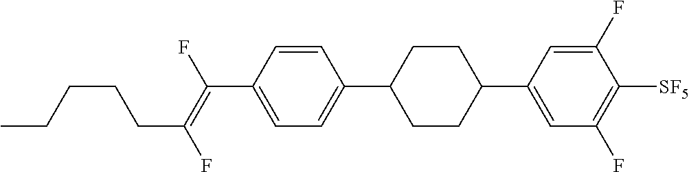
C1=CC(C(=C(F)CCCCC)F)=CC=C1C1CCC(C2=CC(F)=C([SF5])C(F)=C2)CC1
